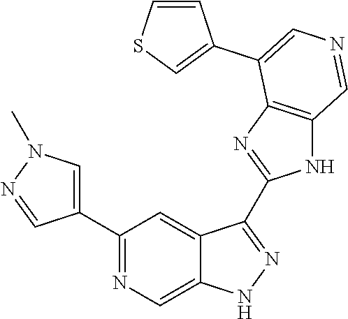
C1(C2=CN(C)N=C2)=NC=C2C(=C1)C(C1=NC3=C(N1)C=NC=C3C1=CSC=C1)=NN2
